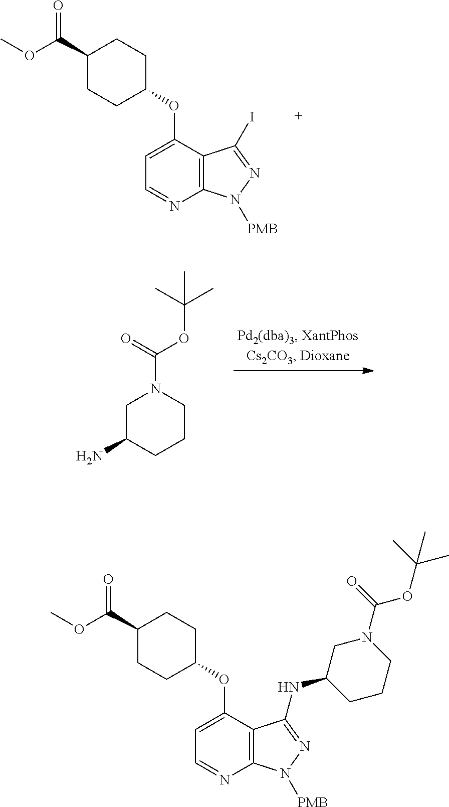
C1(OC2=CC=NC3=C2C(I)=NN3[PMB])CCC(C(OC)=O)CC1.C1C(N)CCCN1C(OC(C)(C)C)=O.C1(OC2=CC=NC3=C2C(NC2CCCN(C(OC(C)(C)C)=O)C2)=NN3[PMB])CCC(C(OC)=O)CC1
